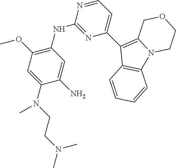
N1=CC=C(C2=C3N(C4=C2C=CC=C4)CCOC3)N=C1NC1=C(OC)C=C(N(C)CCN(C)C)C(N)=C1
